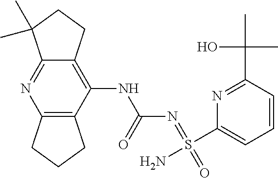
S(=NC(NC1=C2C(=NC3=C1CCC3)C(C)(C)CC2)=O)(C1=CC=CC(C(O)(C)C)=N1)(=O)N
